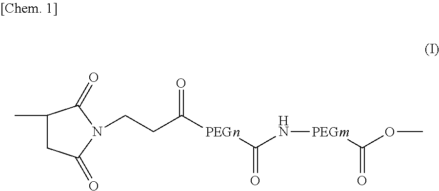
C1(C)CC(=O)N(CCC([PEGn]C(N[PEGm]C(OC)=O)=O)=O)C1=O
